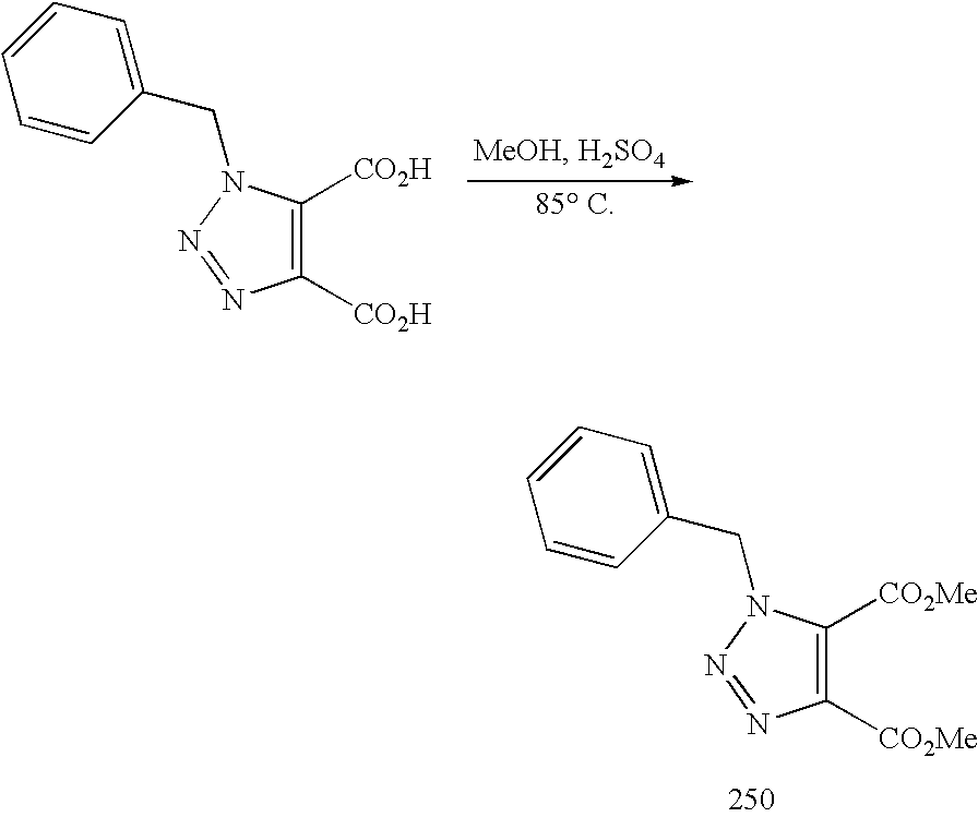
C1=CC=CC(CN2C([CO2H])=C([CO2H])N=N2)=C1.C1=CC=CC(CN2C([CO2Me])=C([CO2Me])N=N2)=C1
